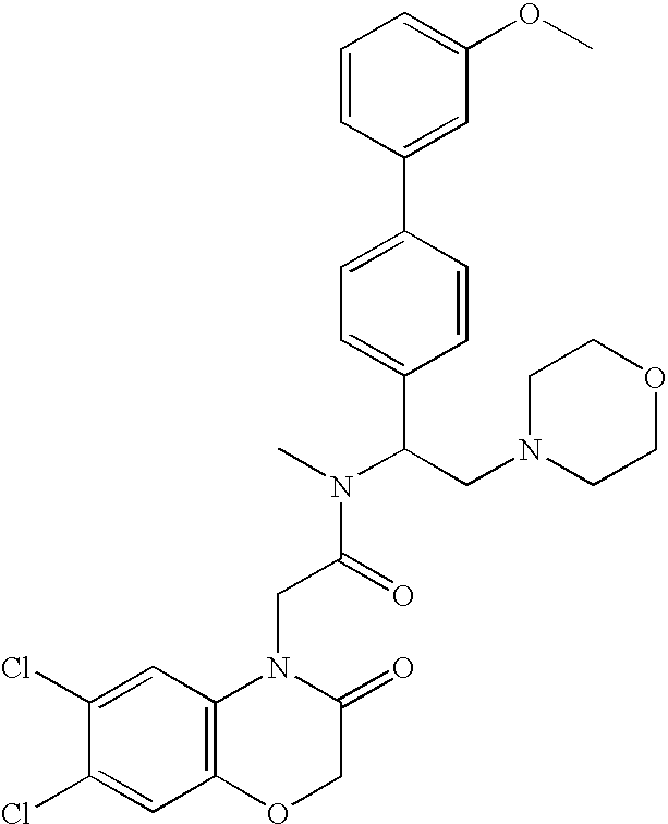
C1=C(Cl)C(Cl)=CC2=C1N(CC(N(C)C(C1=CC=C(C3=CC(OC)=CC=C3)C=C1)CN1CCOCC1)=O)C(=O)CO2
